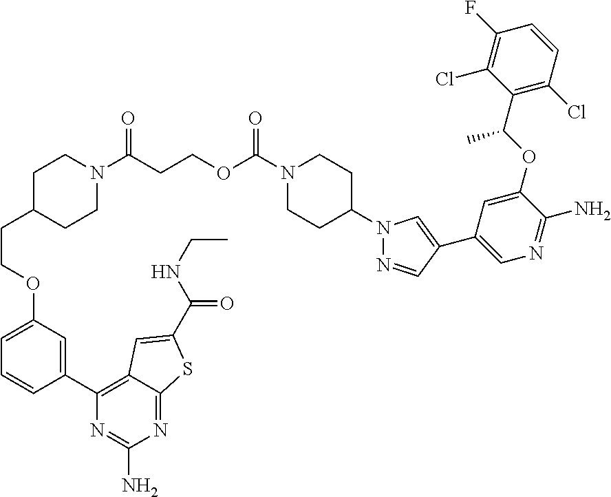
C1=C(OCCC2CCN(C(CCOC(N3CCC(N4N=CC(C5=CN=C(N)C(OC(C6=C(Cl)C=CC(F)=C6Cl)C)=C5)=C4)CC3)=O)=O)CC2)C=C(C2=C3C(=NC(N)=N2)SC(C(NCC)=O)=C3)C=C1
